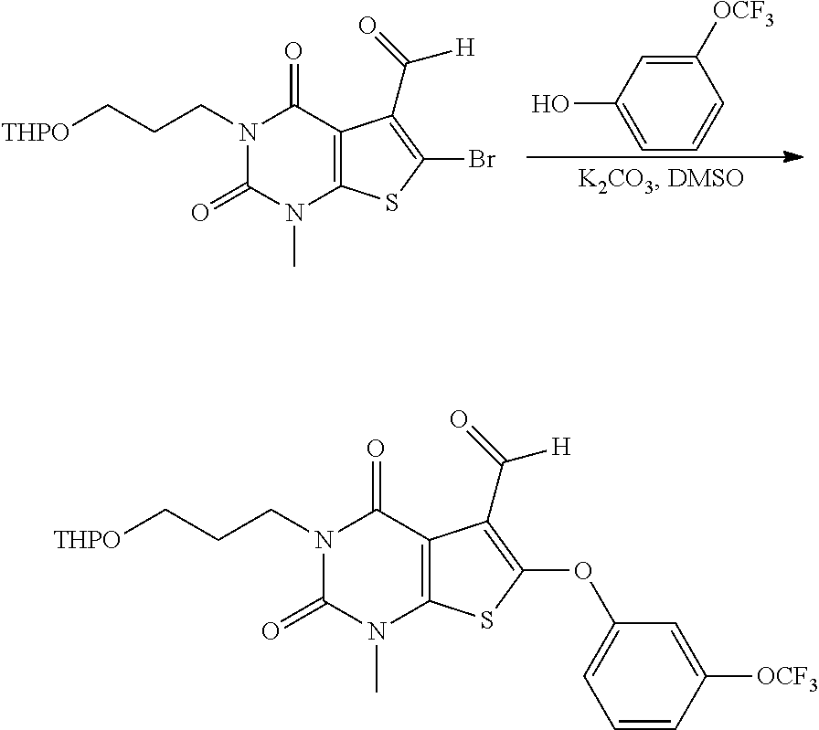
C1([OCF3])=CC(O)=CC=C1.BrC1=C(C(=O)[H])C2=C(S1)N(C)C(=O)N(CCC[THPO])C2=O.O(C1=C(C(=O)[H])C2=C(S1)N(C)C(=O)N(CCC[THPO])C2=O)C1=CC=CC([OCF3])=C1
